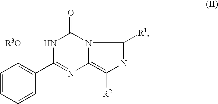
C1=CC=CC(C2=NC3=C([R2])N=C([R1])N3C(=O)N2)=C1[R3O]
